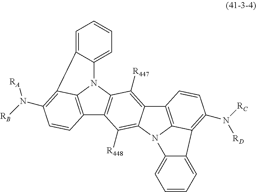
C12=C3N(C4=C1C([R448])=C1C(=C4[R447])C4=C5N1C1=CC=CC=C1C5=C(N([RD])[RC])C=C4)C1=CC=CC=C1C3=C(N([RB])[RA])C=C2
